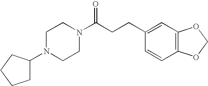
C(CCC1=CC2=C(C=C1)OCO2)(=O)N1CCN(C2CCCC2)CC1
